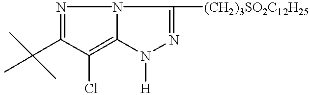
N1=C(C(C)(C)C)C(Cl)=C2N1C([(CH2)3SO2C12H25])=NN2[H]
